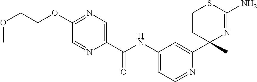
C(NC1=CC=NC(C2(C)N=C(N)SCC2)=C1)(=O)C1=CN=C(OCCOC)C=N1
